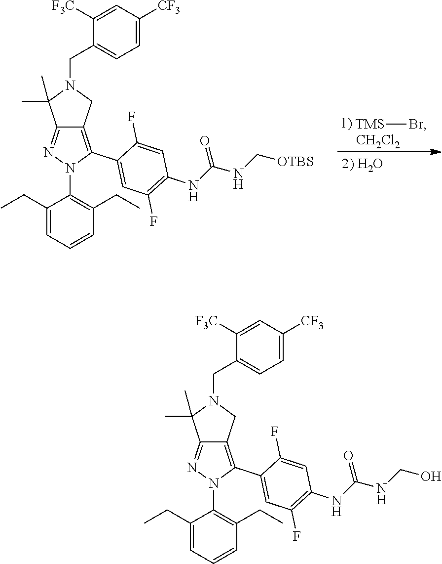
[TMS]Br.[CH2Cl2].C1([F3C])=CC([CF3])=CC=C1CN1CC2=C(C3=CC(F)=C(NC(NC[OTBS])=O)C=C3F)N(C3=C(CC)C=CC=C3CC)N=C2C1(C)C.C1([F3C])=CC([CF3])=CC=C1CN1CC2=C(C3=CC(F)=C(NC(NCO)=O)C=C3F)N(C3=C(CC)C=CC=C3CC)N=C2C1(C)C
